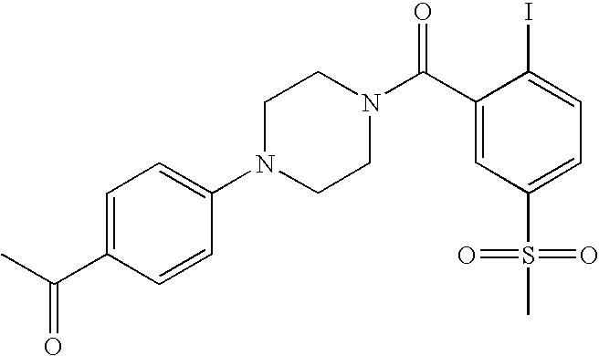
C1=C(C(C)=O)C=CC(N2CCN(C(C3=CC(S(=O)(=O)C)=CC=C3I)=O)CC2)=C1
